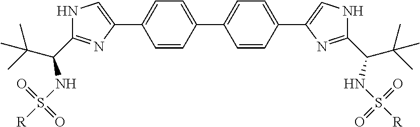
C1=CC(C2=CC=C(C3=CNC(C(NS(=O)(=O)[R])C(C)(C)C)=N3)C=C2)=CC=C1C1=CNC(C(C(C)(C)C)NS(=O)(=O)[R])=N1
